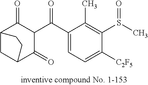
C1=C(C(C2C(=O)C3CC(C2=O)CC3)=O)C(C)=C(S(C)=O)C([C2F5])=C1
